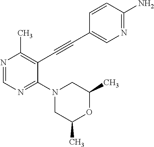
N1=CN=C(N2CC(C)OC(C)C2)C(C#CC2=CN=C(N)C=C2)=C1C
